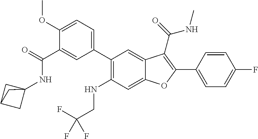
C1=C(C2=C(C(NC)=O)C3=CC(C4=CC=C(OC)C(C(=O)NC56CC(C5)C6)=C4)=C(NCC(F)(F)F)C=C3O2)C=CC(F)=C1
